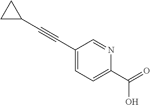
C1C(C#CC2=CC=C(C(O)=O)N=C2)C1
